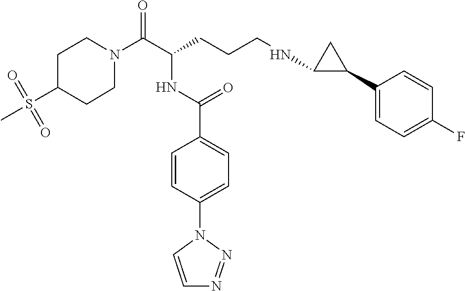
C1N(C(C(CCCNC2C(C3=CC=C(F)C=C3)C2)NC(C2=CC=C(N3C=CN=N3)C=C2)=O)=O)CCC(S(C)(=O)=O)C1
